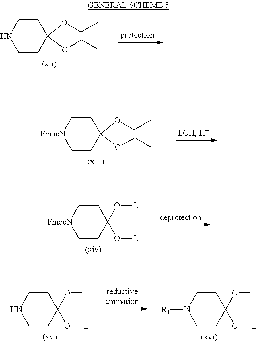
C1CC(OCC)(OCC)CCN1.C1CC(OCC)(OCC)CC[FmocN]1.C1CC(O[L])(O[L])CC[FmocN]1.C1CC(O[L])(O[L])CCN1.C1CC(O[L])(O[L])CCN1[R1]
